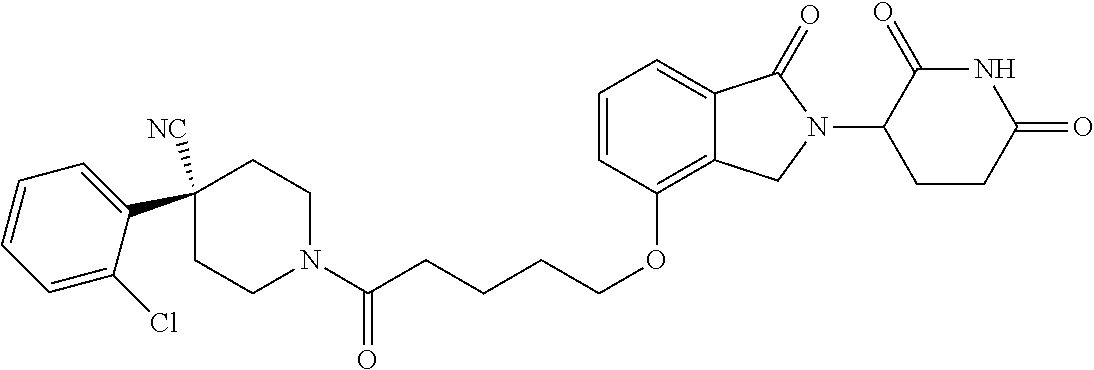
C(OC1=C2C(=CC=C1)C(=O)N(C1C(=O)NC(=O)CC1)C2)CCCC(N1CCC(C2=CC=CC=C2Cl)([NC])CC1)=O
